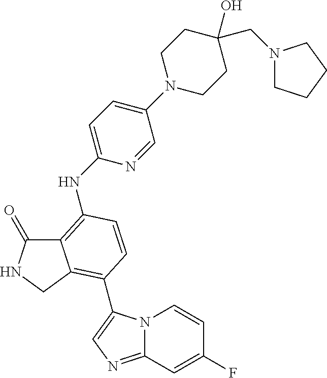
C12=C(NC3=CC=C(N4CCC(O)(CN5CCCC5)CC4)C=N3)C=CC(C3=CN=C4N3C=CC(F)=C4)=C1CNC2=O
